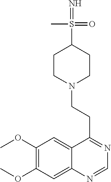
C12=CC(OC)=C(OC)C=C1N=CN=C2CCN1CCC(S(=N)(=O)C)CC1
